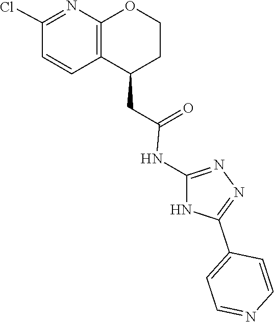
N1=C(NC(CC2C3=C(N=C(Cl)C=C3)OCC2)=O)NC(C2=CC=NC=C2)=N1
